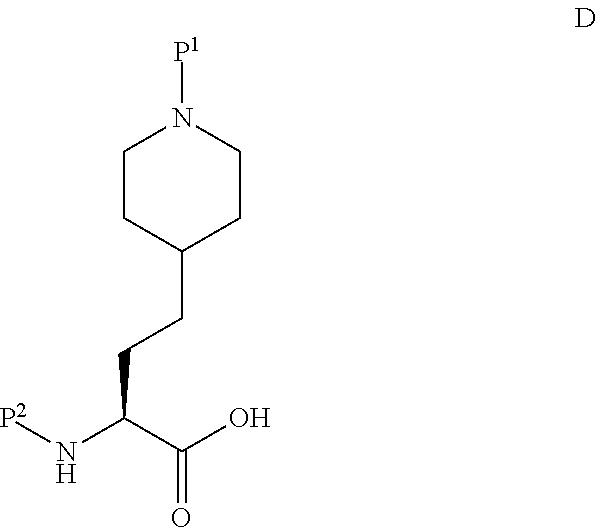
C1CC(CCC(N[P2])C(O)=O)CCN1[P1]
